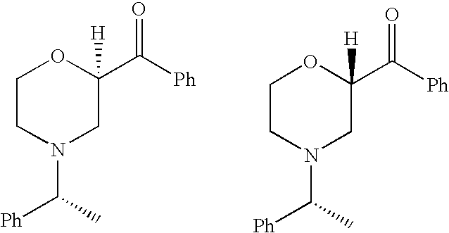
C1CN(C([Ph])C)CC(C([Ph])=O)([H])O1.C1CN(C([Ph])C)CC(C([Ph])=O)([H])O1
